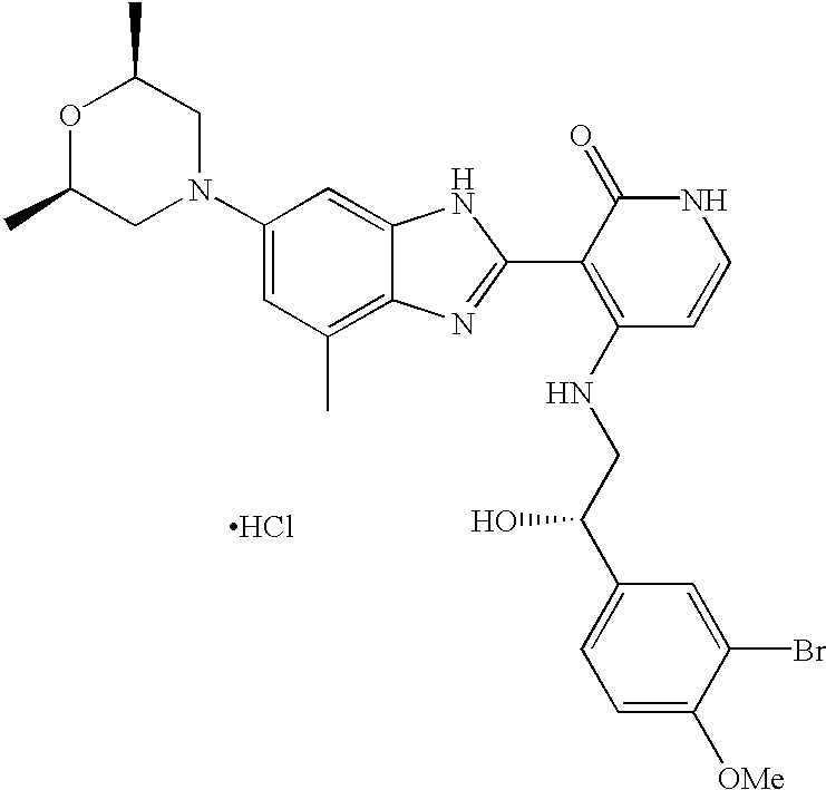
C1(C)CN(C2=CC(C)=C3C(=C2)NC(C2=C(NCC(C4=CC=C([OMe])C(Br)=C4)O)C=CNC2=O)=N3)CC(C)O1.Cl
